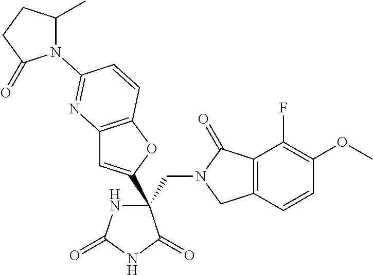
C12=C(OC(C3(CN4CC5=C(C4=O)C(F)=C(OC)C=C5)NC(=O)NC3=O)=C1)C=CC(N1C(C)CCC1=O)=N2
